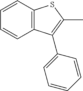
C12=C(C=CC=C1)SC(C)=C2C1=CC=CC=C1
